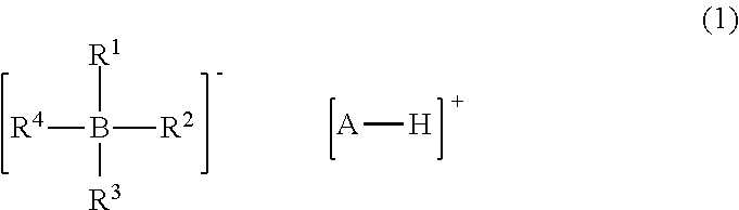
[R4]B([R1])([R3])[R2].[A][H]
